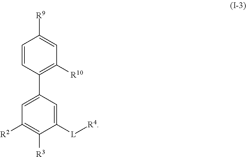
C1=CC(C2=CC([R2])=C([R3])C([L][R4])=C2)=C([R10])C=C1[R9]
